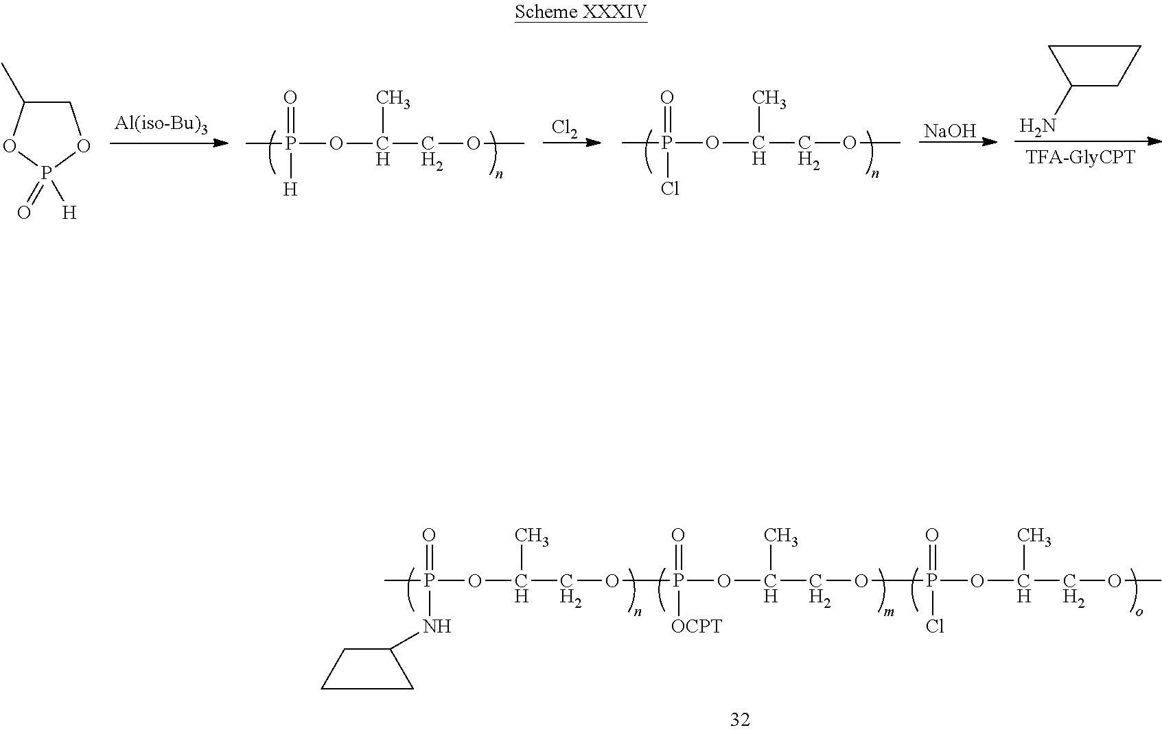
CP(=O)(NC1CCC1)OC(C)COP(=O)(OC(C)COP(=O)(OC(C)COC)Cl)[OCPT].CP(=O)([H])OC(C)COC.[Cl2].CP(=O)(Cl)OC(C)COC.[NaOH].C1(N)CCC1.C1C(C)OP([H])(=O)O1
